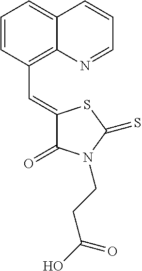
C1=CC(C=C2C(=O)N(CCC(O)=O)C(=S)S2)=C2C(=C1)C=CC=N2
